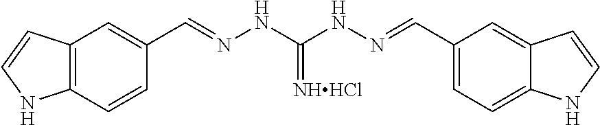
C1(C=NNC(NN=CC2=CC=C3C(=C2)C=CN3)=[NHHCl])=CC2=C(C=C1)NC=C2
